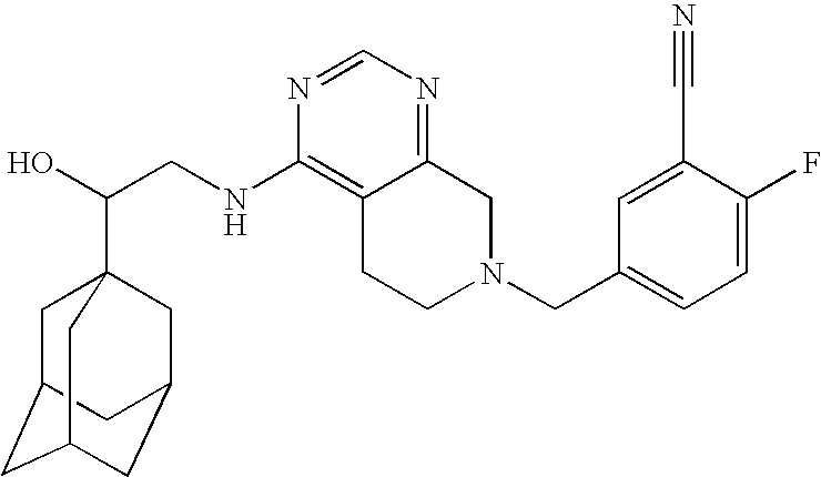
C(CNC1=C2C(=NC=N1)CN(CC1=CC=C(F)C(C#N)=C1)CC2)(O)C12CC3CC(CC(C1)C3)C2
